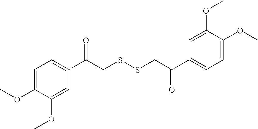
C1(OC)=CC=C(C(CSSCC(C2=CC=C(OC)C(OC)=C2)=O)=O)C=C1OC
